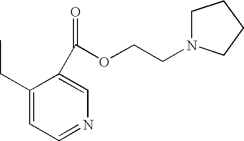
C1(CC)=CC=NC=C1C(OCCN1CCCC1)=O
